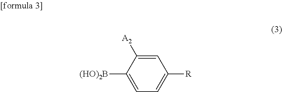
C1=C([A2])C([(HO)2B])=CC=C1[R]
